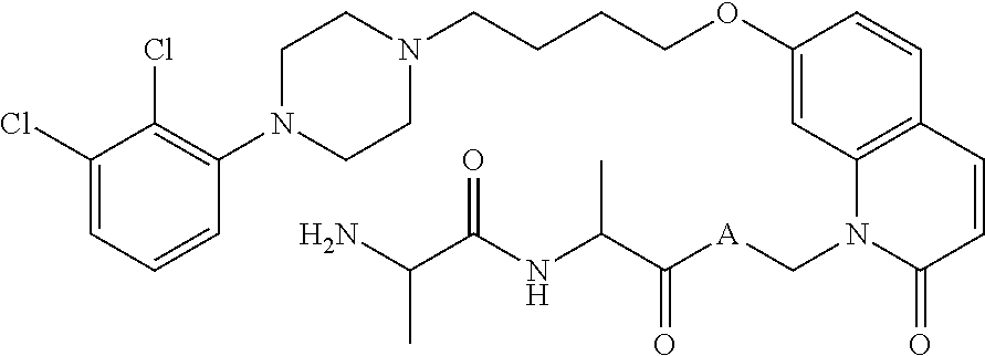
C1(Cl)=CC=CC(N2CCN(CCCCOC3=CC4=C(C=C3)C=CC(=O)N4C[A]C(=O)C(NC(=O)C(N)C)C)CC2)=C1Cl
